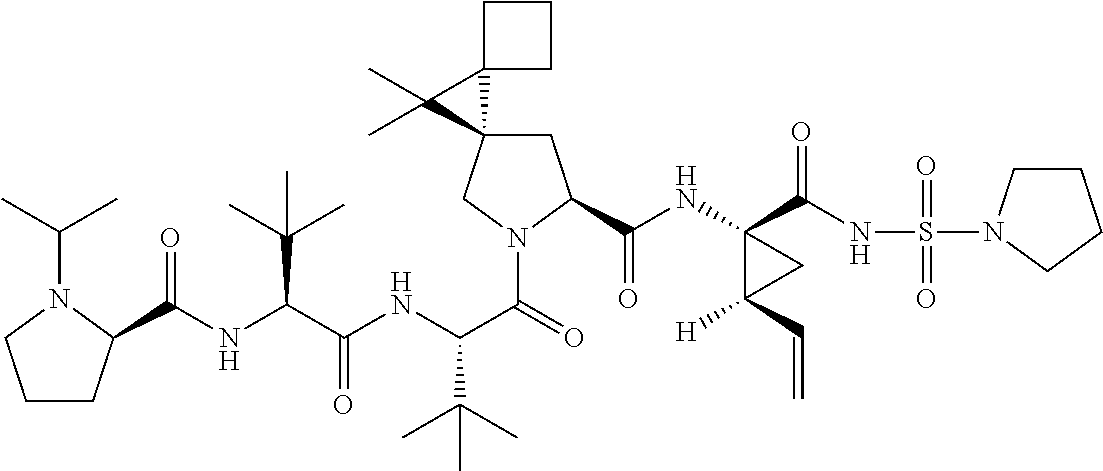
C1C2(CN(C(=O)C(NC(C(NC(=O)C3CCCN3C(C)C)C(C)(C)C)=O)C(C)(C)C)C1C(NC1(C(NS(=O)(=O)N3CCCC3)=O)C([H])(C=C)C1)=O)C1(C2(C)C)CCC1
